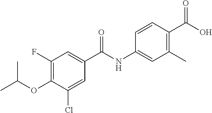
C1(F)=C(OC(C)C)C(Cl)=CC(C(NC2=CC(C)=C(C(O)=O)C=C2)=O)=C1
